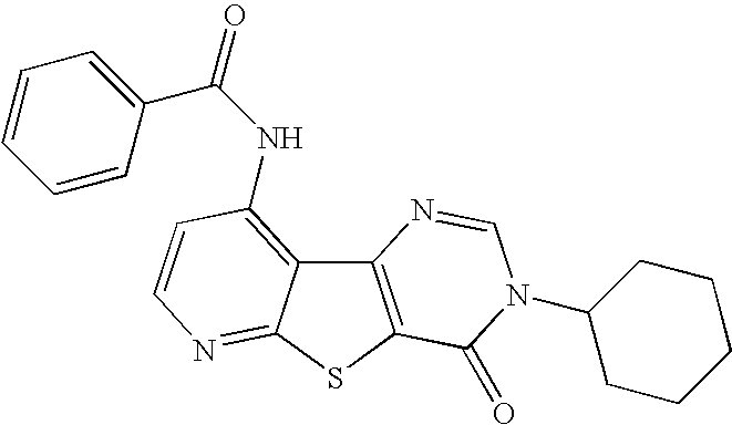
C12=C(SC3=NC=CC(NC(=O)C4=CC=CC=C4)=C13)C(=O)N(C1CCCCC1)C=N2
